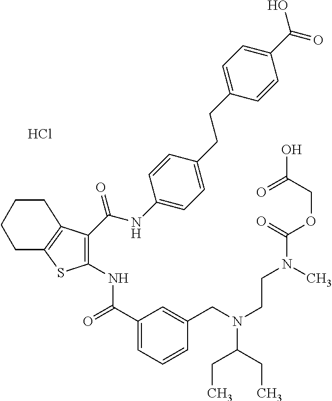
C1(C(=O)NC2=C(C(NC3=CC=C(CCC4=CC=C(C(O)=O)C=C4)C=C3)=O)C3=C(S2)CCCC3)=CC=CC(CN(CCN(C)C(=O)OCC(=O)O)C(CC)CC)=C1.Cl
